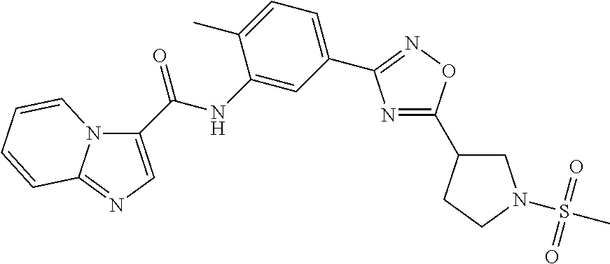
C1(C(NC2=CC(C3=NOC(C4CN(S(C)(=O)=O)CC4)=N3)=CC=C2C)=O)=CN=C2N1C=CC=C2
